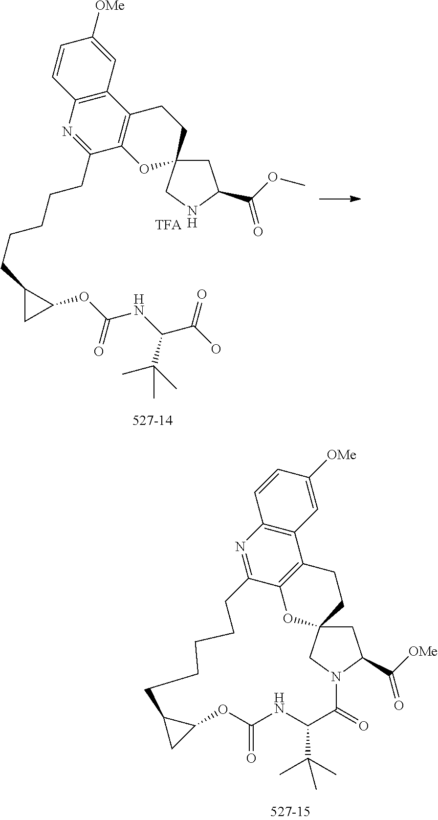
C12=C(C=C([OMe])C=C1)C1=C3C(=N2)CCCCCC2C(OC(=O)NC(C(C)(C)C)C(=O)N4CC(O3)(CC1)CC4C([OMe])=O)C2.C12=C(C=C([OMe])C=C1)C1=C(C(CCCCCC3CC3OC(NC(C(O)=O)C(C)(C)C)=O)=N2)OC2(CC1)CC(C(OC)=O)NC2
